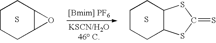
C1CCC2C(C1)O2.S.C1CCC2C(C1)SC(=S)S2.S
